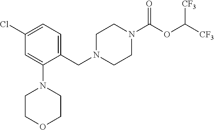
C1(Cl)=CC=C(CN2CCN(C(OC([CF3])[CF3])=O)CC2)C(N2CCOCC2)=C1
